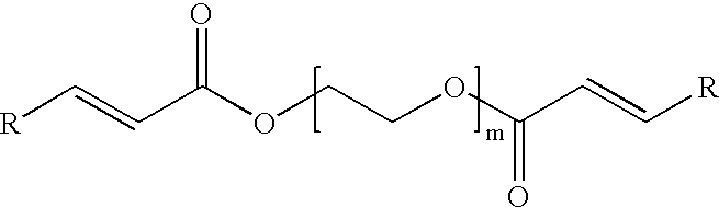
C(OCCOC(C=C[R])=O)(C=C[R])=O
